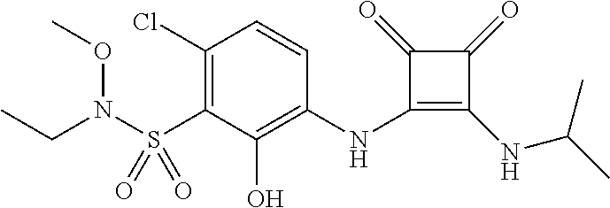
C1(Cl)=C(S(=O)(=O)N(CC)OC)C(O)=C(NC2=C(NC(C)C)C(=O)C2=O)C=C1
